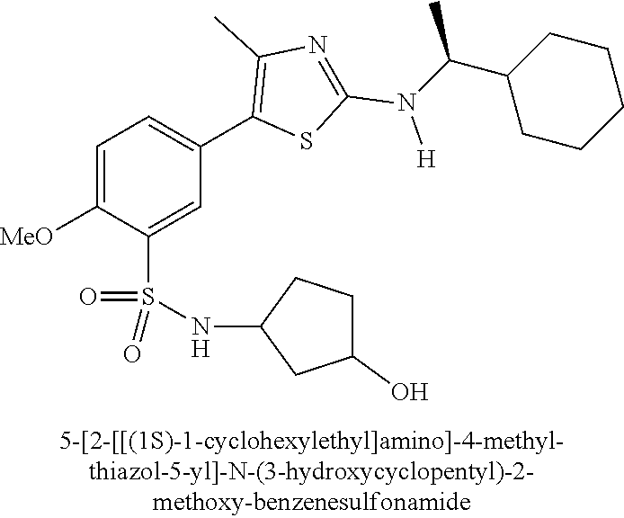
C1=C([MeO])C(S(NC2CC(O)CC2)(=O)=O)=CC(C2=C(C)N=C(N([H])C(C3CCCCC3)C)S2)=C1
